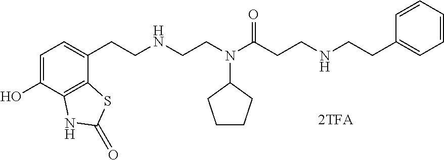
C1=C(O)C2=C(C(CCNCCN(C(CCNCCC3=CC=CC=C3)=O)C3CCCC3)=C1)SC(=O)N2
